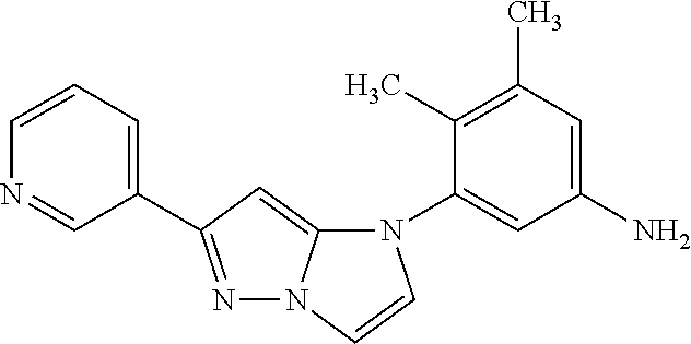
N1(C2=CC(N)=CC(C)=C2C)C2=CC(C3=CC=CN=C3)=NN2C=C1
